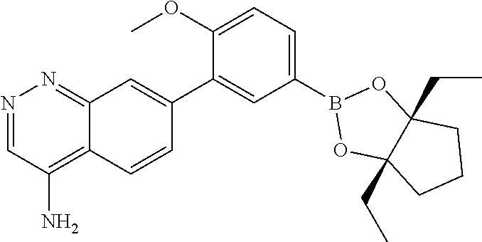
C1=CC2=C(N)C=NN=C2C=C1C1=CC(B2OC3(CC)C(CC)(O2)CCC3)=CC=C1OC
